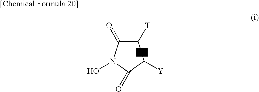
C1([T])C(=O)N(O)C(=O)C1[Y]
